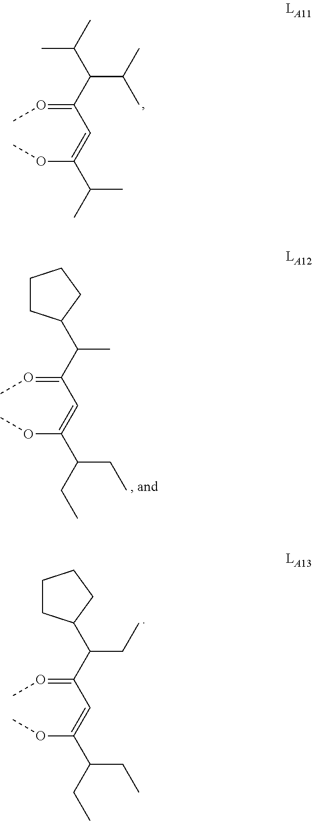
C(=OC)(C=C(OC)C(C)C)C(C(C)C)C(C)C.C(=OC)(C=C(OC)C(CC)CC)C(C)C1CCCC1.C(=OC)(C=C(OC)C(CC)CC)C(CC)C1CCCC1
